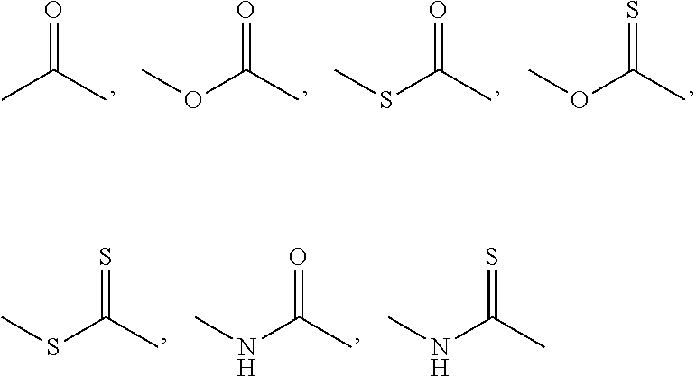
O=C(C)C.O=C(C)OC.O=C(C)SC.S=C(C)OC.S=C(C)SC.O=C(C)NC.S=C(C)NC
